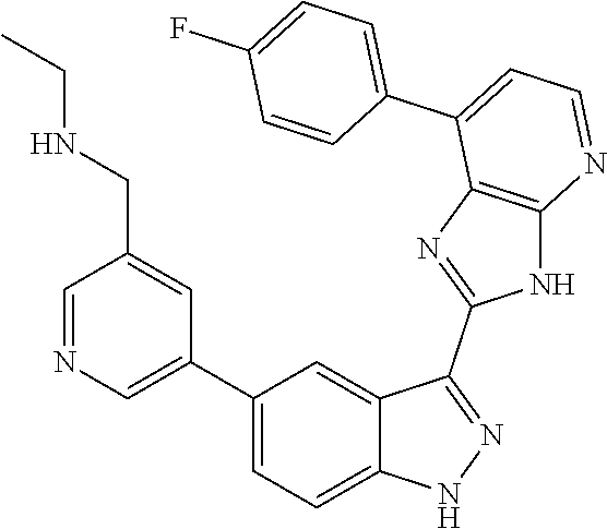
C1=NC=C(C2=CC=C3C(=C2)C(C2=NC4=C(N2)N=CC=C4C2=CC=C(F)C=C2)=NN3)C=C1CNCC
